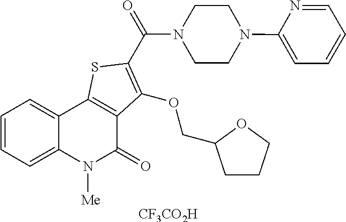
C1=CC=C2C(=C1)C1=C(C(=O)N2[Me])C(OCC2CCCO2)=C(C(=O)N2CCN(C3=CC=CC=N3)CC2)S1.[CF3CO2H]
